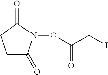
C1C(=O)N(OC(=O)CI)C(=O)C1
